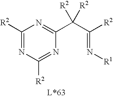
C1(C(C(=N[R1])[R2])([R2])[R2])=NC([R2])=NC([R2])=N1
